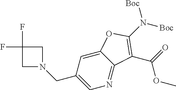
C1(CN2CC(F)(F)C2)=CN=C2C(=C1)OC(N([Boc])[Boc])=C2C(=O)OC
